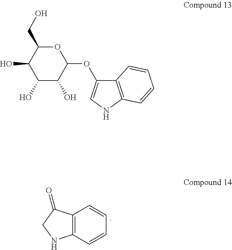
C12=C(C=CC=C1)NCC2=O.C12=C(NC=C1OC1OC(CO)C(O)C(O)C1O)C=CC=C2
